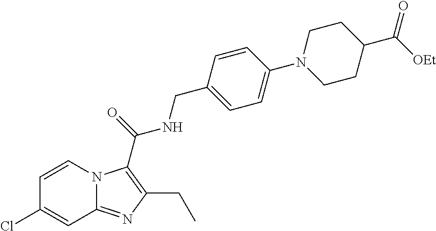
C1=CN2C(=NC(CC)=C2C(=O)NCC2=CC=C(N3CCC(C([OEt])=O)CC3)C=C2)C=C1Cl
